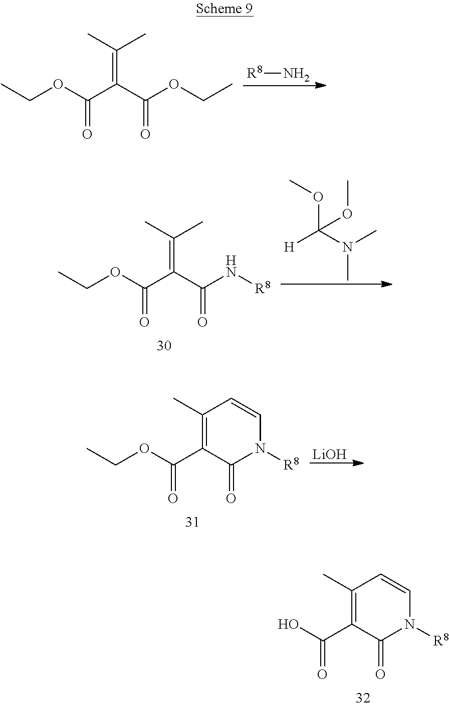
CCOC(C(C(OCC)=O)=C(C)C)=O.[R8]N.CCOC(C(C(N[R8])=O)=C(C)C)=O.O(C(N(C)C)([H])OC)C.CCOC(C1=C(C)C=CN([R8])C1=O)=O.[LiOH].OC(C1=C(C)C=CN([R8])C1=O)=O
